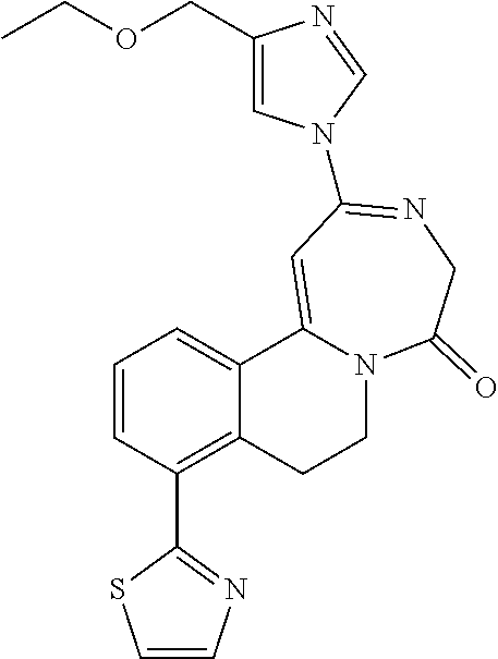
C1=CC(C2=NC=CS2)=C2C(=C1)C1=CC(N3C=C(COCC)N=C3)=NCC(=O)N1CC2
